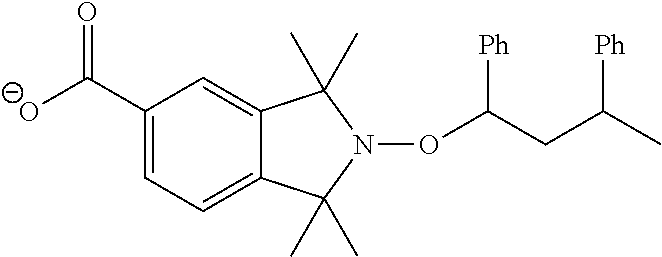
C12=CC(C([O-])=O)=CC=C1C(C)(C)N(OC(CC(C)[Ph])[Ph])C2(C)C
